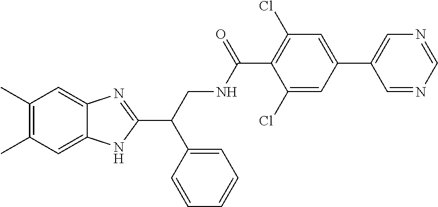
C1(C)=C(C)C=C2C(=C1)N=C(C(CNC(C1=C(Cl)C=C(C3=CN=CN=C3)C=C1Cl)=O)C1=CC=CC=C1)N2
